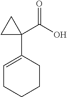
C1=C(C2(C(O)=O)CC2)CCCC1
